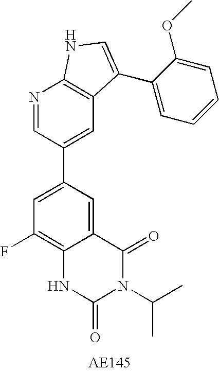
C12=CC(C3=CC4=C(N=C3)NC=C4C3=CC=CC=C3OC)=CC(F)=C1NC(=O)N(C(C)C)C2=O
